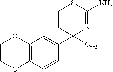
C1(C2=CC3=C(C=C2)OCCO3)(C)N=C(N)SCC1
